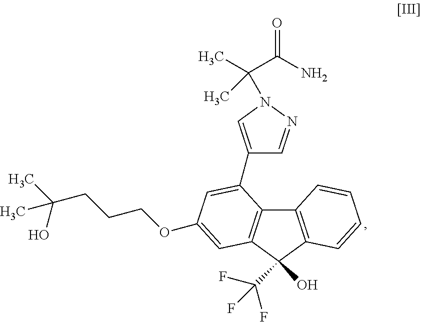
C12=C(C(O)(C(F)(F)F)C3=C1C(C1=CN(C(C(=O)N)(C)C)N=C1)=CC(OCCCC(C)(C)O)=C3)C=CC=C2
